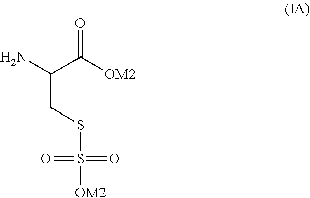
O=C([OM2])C(N)CSS([OM2])(=O)=O
